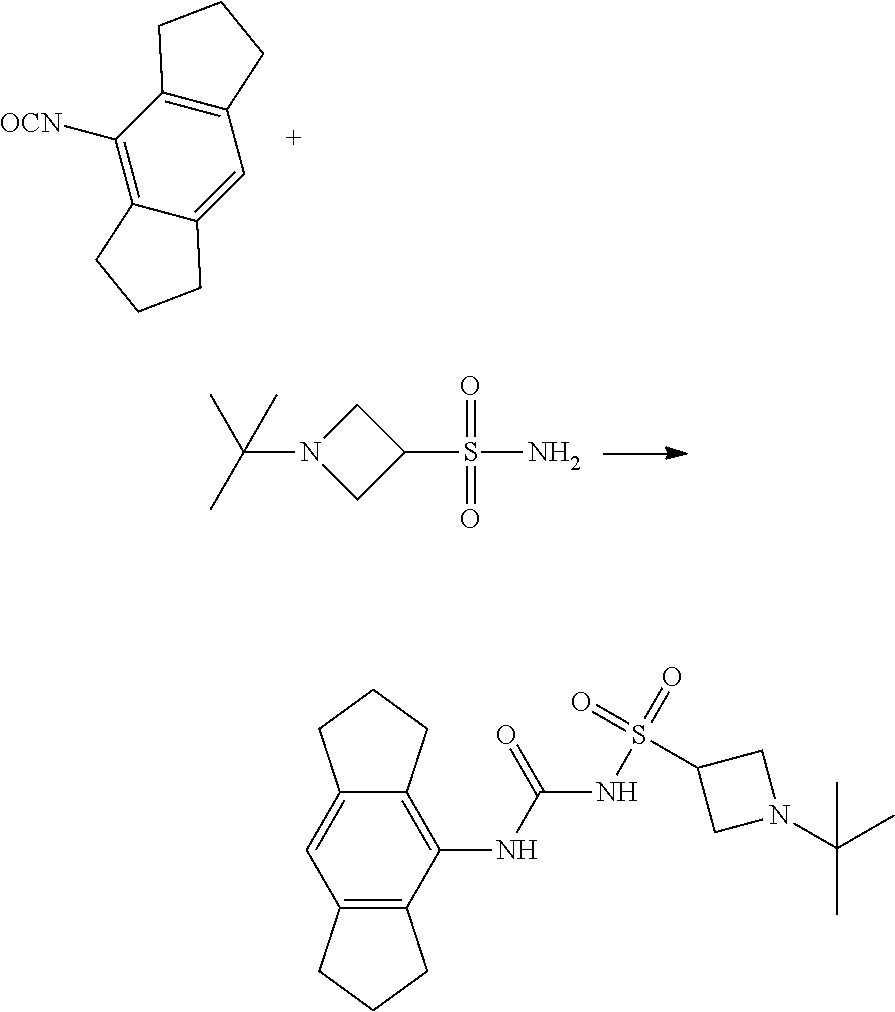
C1([OCN])=C2C(=CC3=C1CCC3)CCC2.C1N(C(C)(C)C)CC1S(N)(=O)=O.C12=C(NC(=O)NS(=O)(=O)C3CN(C(C)(C)C)C3)C3=C(C=C1CCC2)CCC3
